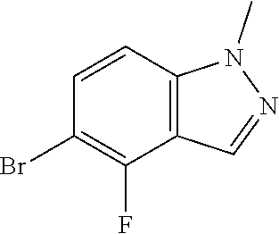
C1=CC2=C(C=NN2C)C(F)=C1Br
